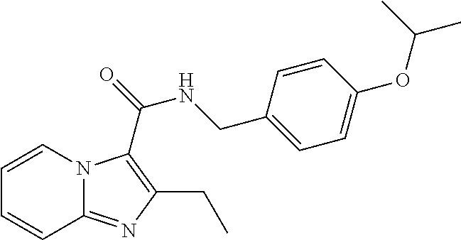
C1=CN2C(=NC(CC)=C2C(=O)NCC2=CC=C(OC(C)C)C=C2)C=C1
